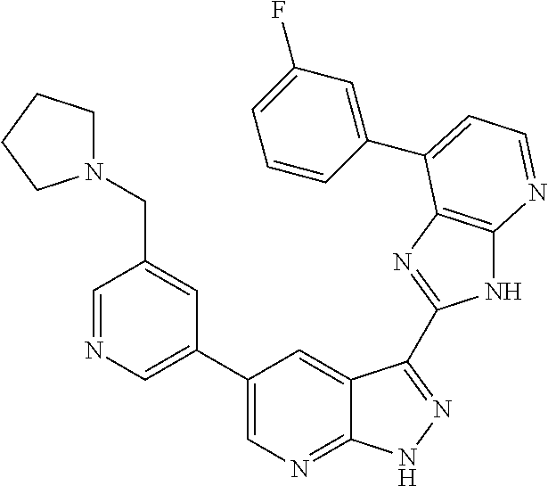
C1=NC=C(C2=CN=C3C(=C2)C(C2=NC4=C(N2)N=CC=C4C2=CC(F)=CC=C2)=NN3)C=C1CN1CCCC1
